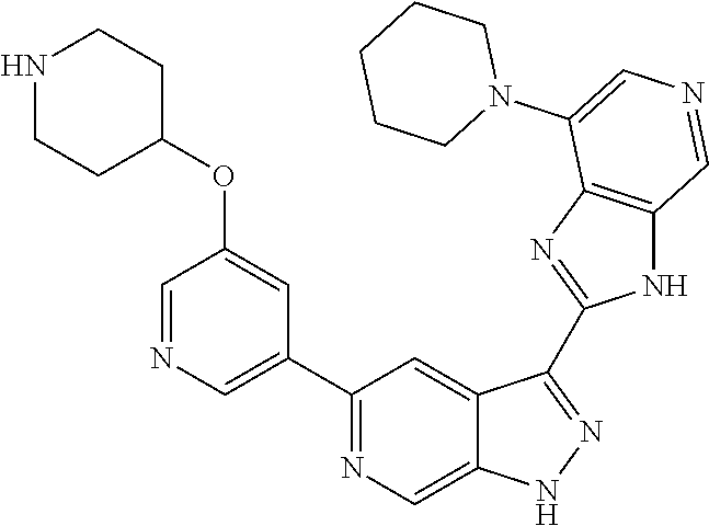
C1(C2=CN=CC(OC3CCNCC3)=C2)=NC=C2C(=C1)C(C1=NC3=C(N1)C=NC=C3N1CCCCC1)=NN2
